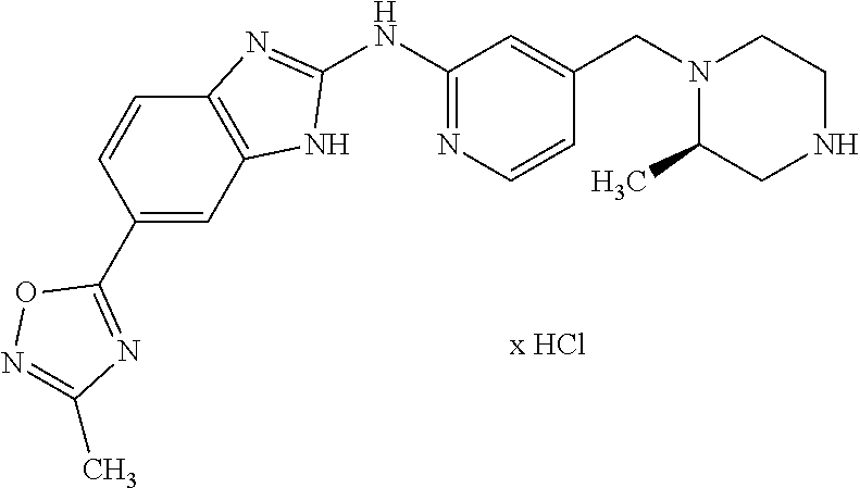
C1(NC2=NC=CC(CN3C(C)CNCC3)=C2)=NC2=C(N1)C=C(C1=NC(C)=NO1)C=C2
